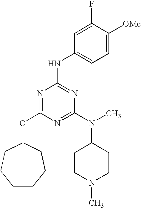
C1CCCC(OC2=NC(NC3=CC=C([OMe])C(F)=C3)=NC(N(C)C3CCN(C)CC3)=N2)CC1
